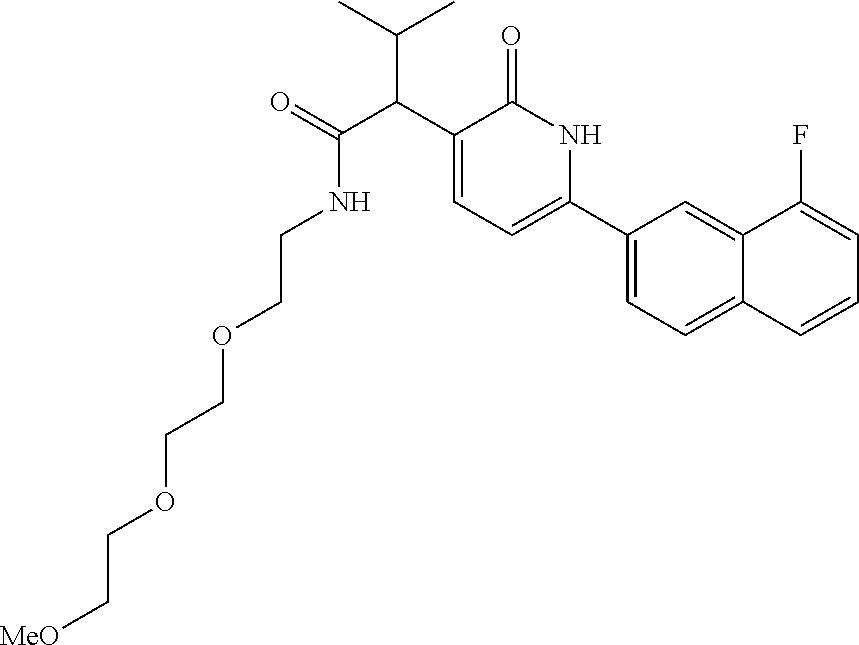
C1(C2=CC=C(C(C(C)C)C(=O)NCCOCCOCC[MeO])C(=O)N2)=CC=C2C(=C1)C(F)=CC=C2
